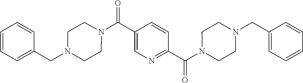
N1(C(C2=NC=C(C(N3CCN(CC4=CC=CC=C4)CC3)=O)C=C2)=O)CCN(CC2=CC=CC=C2)CC1
